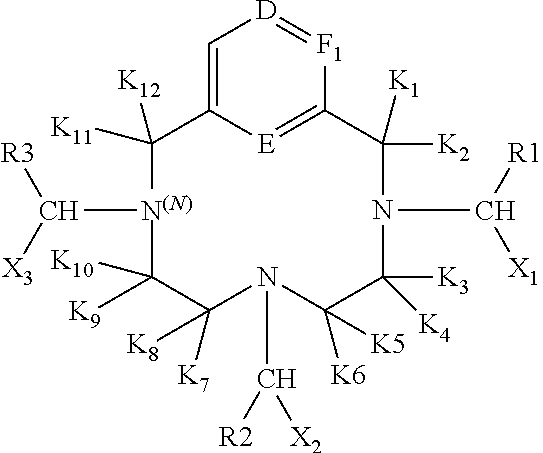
C1=C2[E]=C([F1]=[D]1)C([K2])([K1])N(C([R1])[X1])C([K3])([K4])C([K6])([K5])N(C([X2])[R2])C([K7])([K8])C([K10])([K9])[N(N)](C([R3])[X3])C2([K11])[K12]
